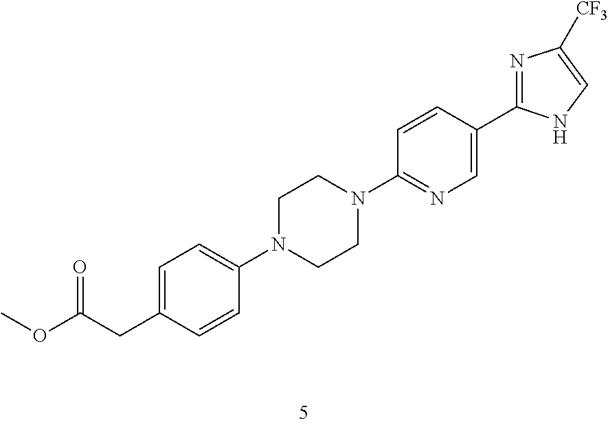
C1=C(C2=NC([CF3])=CN2)C=CC(N2CCN(C3=CC=C(CC(OC)=O)C=C3)CC2)=N1
